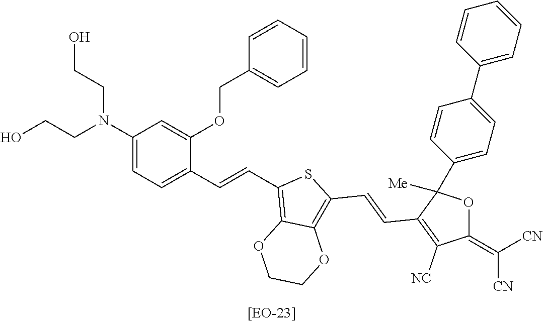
C(CN(CCO)C1=CC=C(C=CC2=C3C(=C(C=CC4=C([NC])C(=C([CN])[CN])OC4(C4=CC=C(C5=CC=CC=C5)C=C4)[Me])S2)OCCO3)C(OCC2=CC=CC=C2)=C1)O
